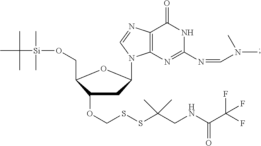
C1(OCSSC(CNC(C(F)(F)F)=O)(C)C)CC(N2C3=C(C(=O)NC(N=CN(C)C)=N3)N=C2)OC1CO[Si](C(C)(C)C)(C)C
